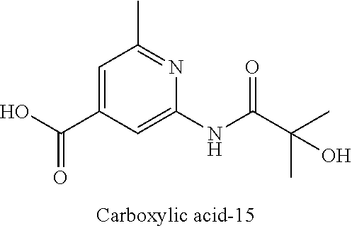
C1=C(C(O)=O)C=C(NC(C(C)(C)O)=O)N=C1C
